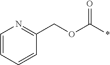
C1=CC=CC(COC(*)=O)=N1
